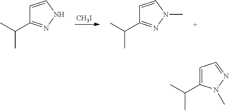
[CH3I].C1=CNN=C1C(C)C.C1=CN(C)N=C1C(C)C.C1=C(C(C)C)N(C)N=C1
